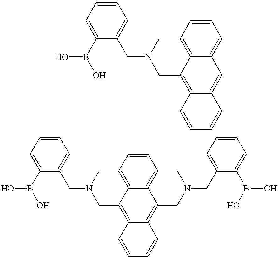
C1=C(B(O)O)C(CN(C)CC2=C3C(=CC4=CC=CC=C24)C=CC=C3)=CC=C1.C1=C(B(O)O)C(CN(C)CC2=C3C(=C(CN(CC4=CC=CC=C4B(O)O)C)C4=CC=CC=C24)C=CC=C3)=CC=C1
